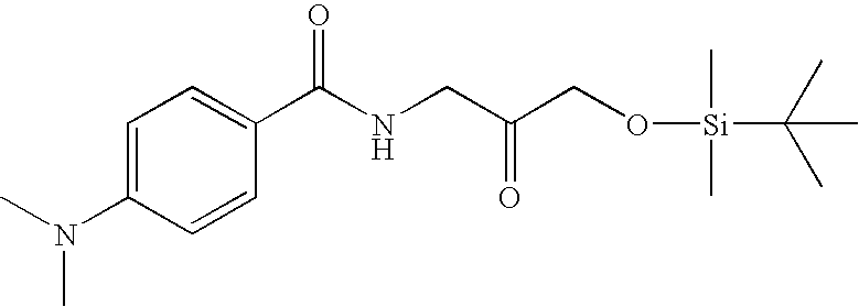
C1=C(N(C)C)C=CC(C(NCC(CO[Si](C)(C)C(C)(C)C)=O)=O)=C1
